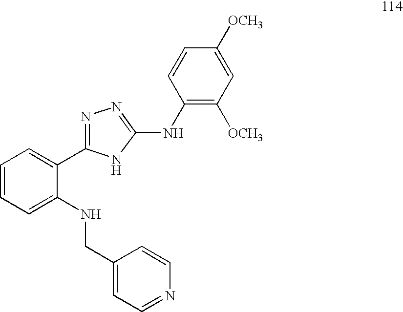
C1=CC=C(NCC2=CC=NC=C2)C(C2=NN=C(NC3=C([OCH3])C=C([OCH3])C=C3)N2)=C1
